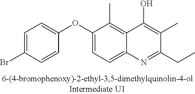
C1=C(Br)C=CC(OC2=CC=C3C(=C2C)C(O)=C(C)C(CC)=N3)=C1
